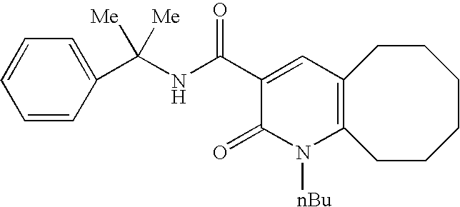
C1=CC(C(NC(C2=CC3=C(N([nBu])C2=O)CCCCCC3)=O)([Me])[Me])=CC=C1
